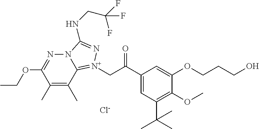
[Cl-].C1(C)=C(C)C2=[N+](CC(C3=CC(C(C)(C)C)=C(OC)C(OCCCO)=C3)=O)N=C(NCC(F)(F)F)N2N=C1OCC
